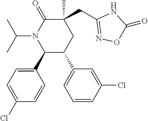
C1(C2=CC=C(Cl)C=C2)C(C2=CC=CC(Cl)=C2)CC(C)(CC2=NOC(=O)N2)C(=O)N1C(C)C
